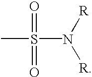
S(N([R])[R])(C)(=O)=O
